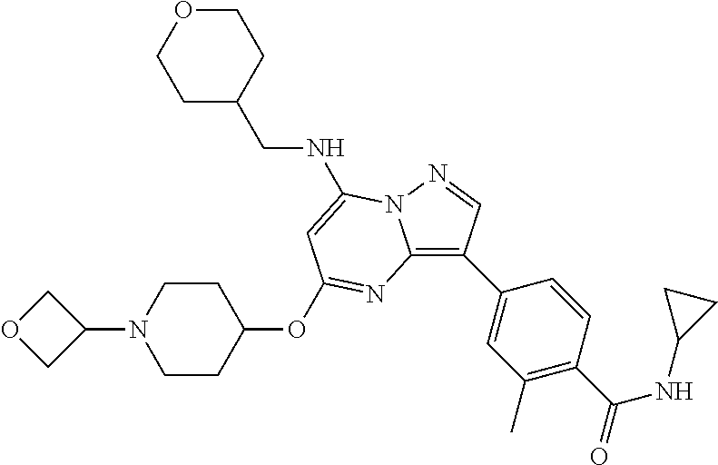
C1OCCC(CNC2=CC(OC3CCN(C4COC4)CC3)=NC3=C(C4=CC(C)=C(C(=O)NC5CC5)C=C4)C=NN32)C1
